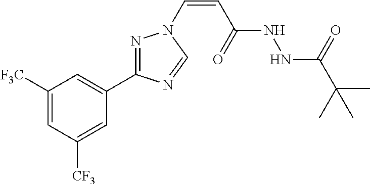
C1([F3C])=CC([CF3])=CC(C2=NN(C=CC(NNC(C(C)(C)C)=O)=O)C=N2)=C1
